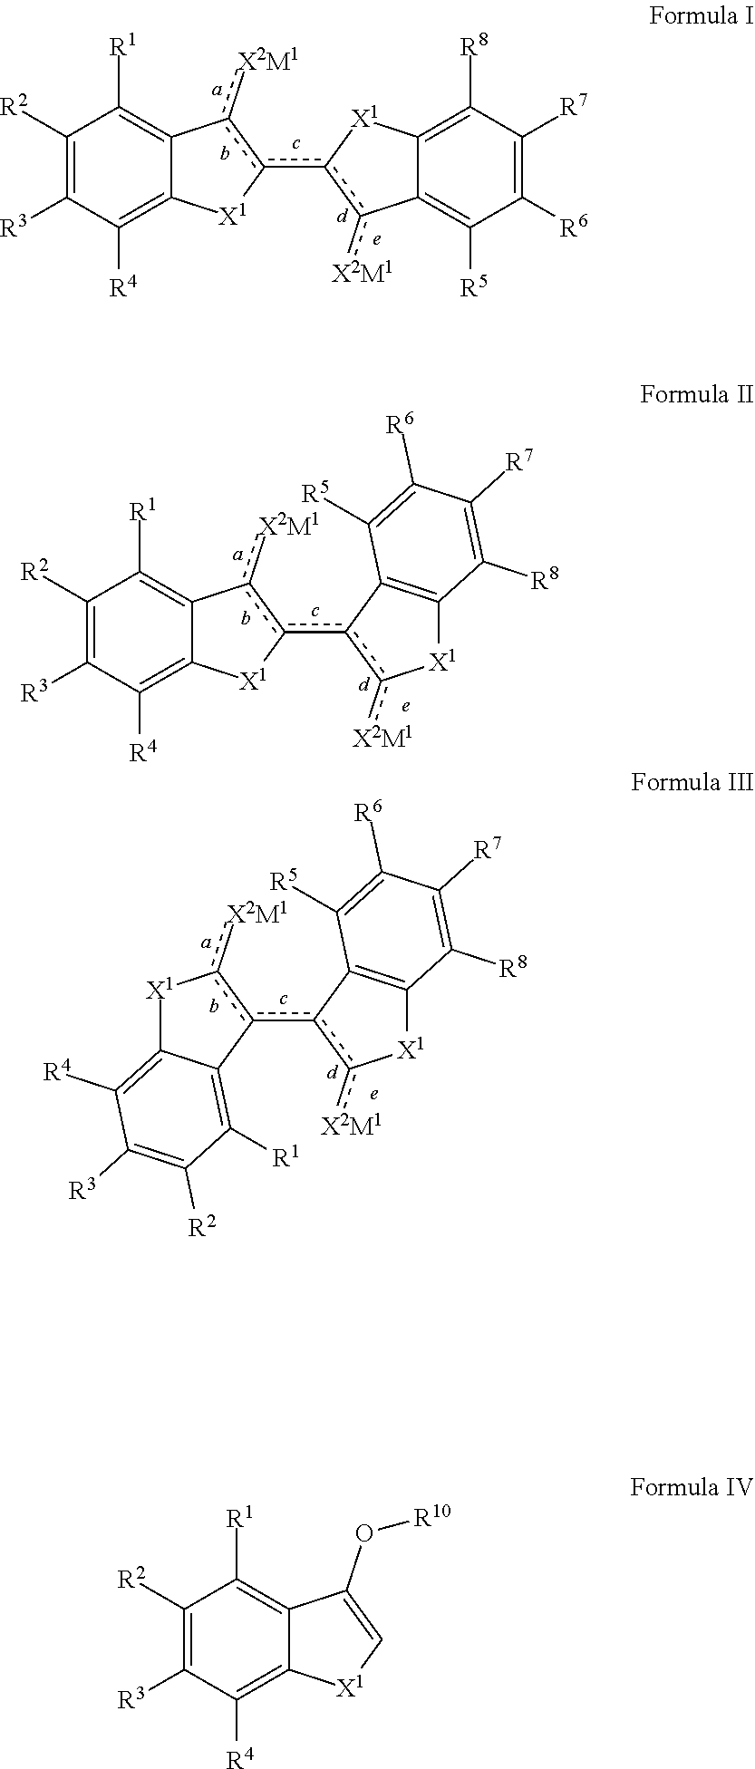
C1([R2])=C([R3])C([R4])=C2C(=C1[R1])c([X2M1])c(c1c([X2M1])C3=C([R5])C([R6])=C([R7])C([R8])=C3[X1]1)[X1]2.C1([R2])=C([R3])C([R4])=C2C(=C1[R1])c([X2M1])c(c1c([X2M1])[X1]C3=C1C([R5])=C([R6])C([R7])=C3[R8])[X1]2.C12=C([R4])C([R3])=C([R2])C([R1])=C1c(c1c([X2M1])[X1]C3=C1C([R5])=C([R6])C([R7])=C3[R8])c([X2M1])[X1]2.C1([R2])=C([R3])C([R4])=C2C(=C1[R1])C(O[R10])=C[X1]2
